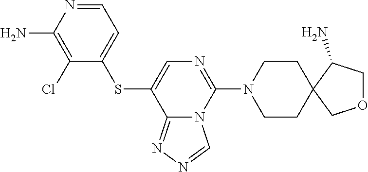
C1CN(C2=NC=C(SC3=CC=NC(N)=C3Cl)C3=NN=CN23)CCC12C(N)COC2
